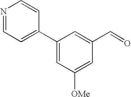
N1=CC=C(C2=CC([OMe])=CC(C=O)=C2)C=C1
